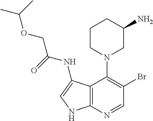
C1CN(C2=C(Br)C=NC3=C2C(NC(=O)COC(C)C)=CN3)CC(N)C1
